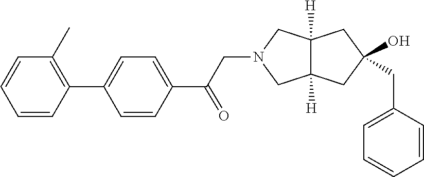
C1=C(CC2(O)CC3([H])C([H])(CN(CC(C4=CC=C(C5=C(C)C=CC=C5)C=C4)=O)C3)C2)C=CC=C1
